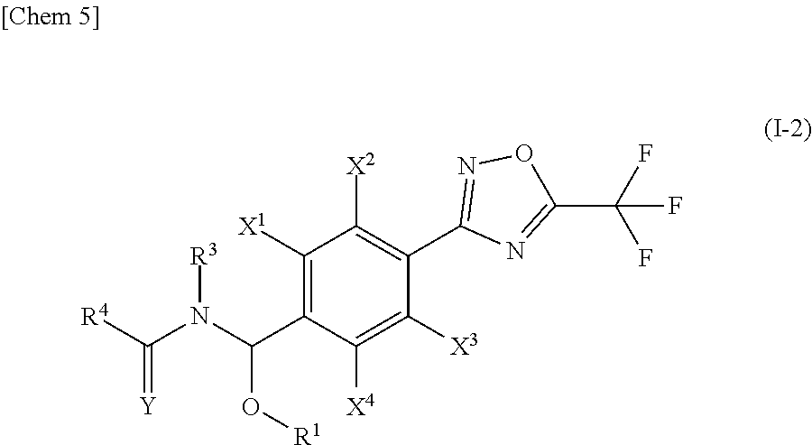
C1([X1])=C(C(N([R3])C([R4])=[Y])O[R1])C([X4])=C([X3])C(C2=NOC(C(F)(F)F)=N2)=C1[X2]
